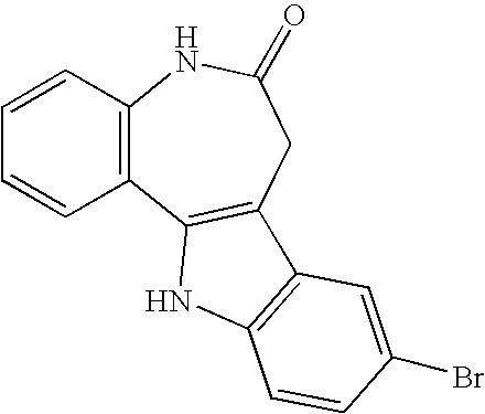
C1=CC2=C(C=C1)C1=C(CC(=O)N2)C2=C(N1)C=CC(Br)=C2
